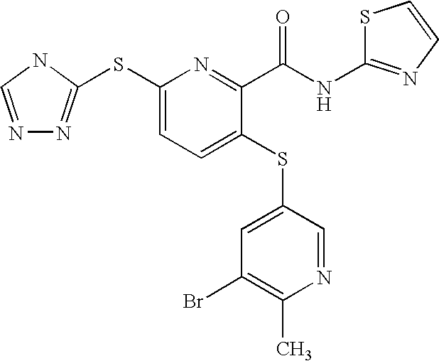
N1=CNC(SC2=CC=C(SC3=CC(Br)=C(C)N=C3)C(C(=O)NC3=NC=CS3)=N2)=N1
